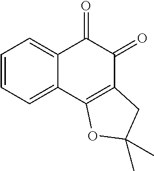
C1=CC=C2C(=C1)C(=O)C(=O)C1=C2OC(C)(C)C1
